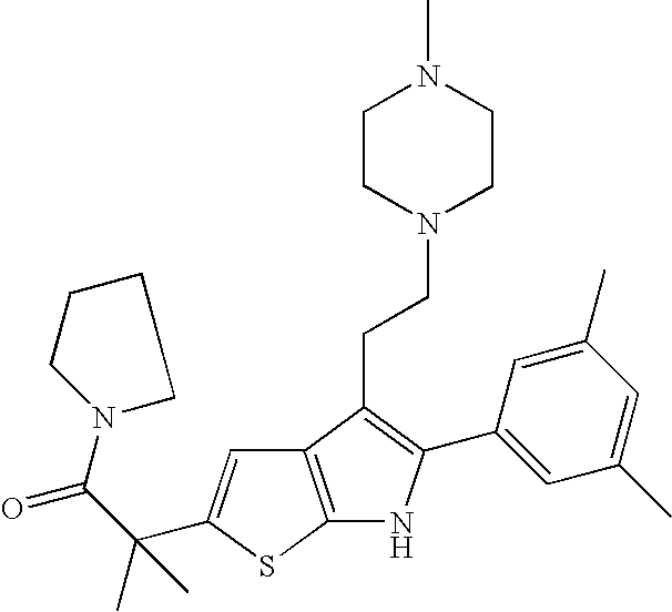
N1(C(C(C)(C)C2=CC3=C(S2)NC(C2=CC(C)=CC(C)=C2)=C3CCN2CCN(C)CC2)=O)CCCC1
